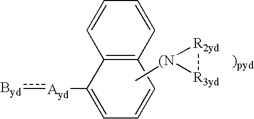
[Byd]:[Ayd]C1=CC=CC2=C1C=CC=C2.C[(N]1[R3yd][R2yd]1.[)pyd]
